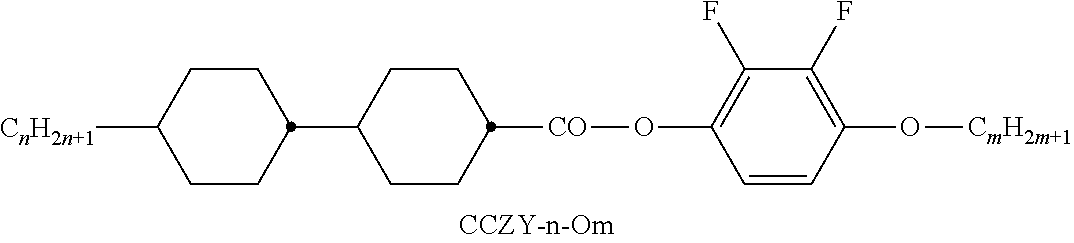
[CnH2n+1]C1CCC(C2CCC([CO]OC3=C(F)C(F)=C(O[CmH2m+1])C=C3)CC2)CC1
